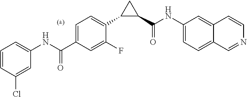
C1=C(Cl)C=CC=C1NC(C1=CC=C(C2C(C(NC3=CC=C4C(=C3)C=CN=C4)=O)C2)C(F)=C1)=O
